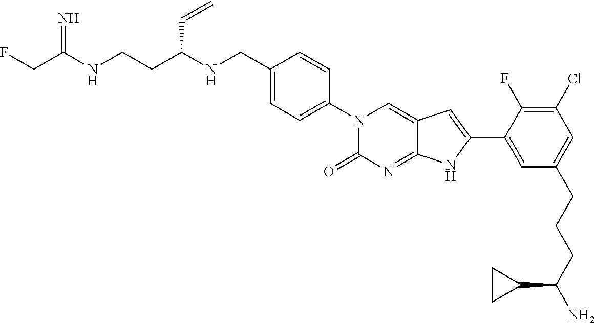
C(C(NCCC(NCC1=CC=C(N2C(=O)N=C3C(=C2)C=C(C2=CC(CCCC(N)C4CC4)=CC(Cl)=C2F)N3)C=C1)C=C)=N)F
